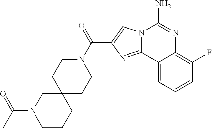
N12C(=NC(C(N3CCC4(CC3)CN(C(C)=O)CCC4)=O)=C1)C1=CC=CC(F)=C1N=C2N
